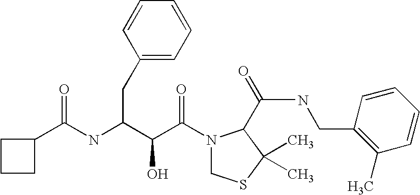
C(NC(C(C(N1CSC(C)(C)C1C(NCC1=C(C)C=CC=C1)=O)=O)O)CC1=CC=CC=C1)(=O)C1CCC1
